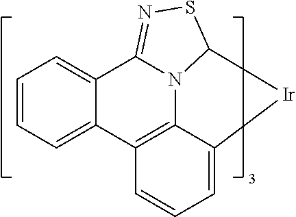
C12=CC=CC=C1C1=C3C(=CC=C1)[Ir]C1N3C2=NS1
